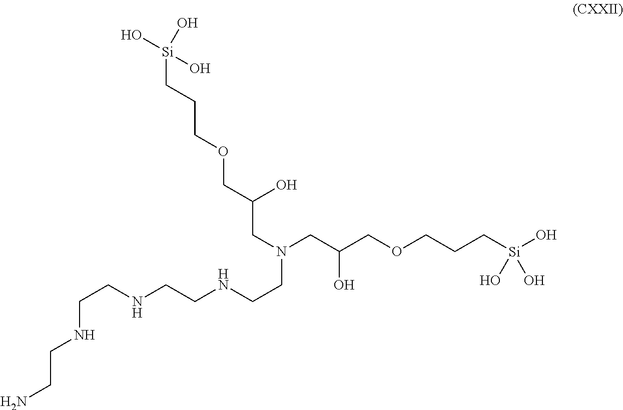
NCCNCCNCCNCCN(CC(O)COCCC[Si](O)(O)O)CC(O)COCCC[Si](O)(O)O
